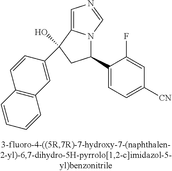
C1=C2N(C=N1)C(C1=CC=C([CN])C=C1F)CC2(C1=CC2=C(C=C1)C=CC=C2)O
